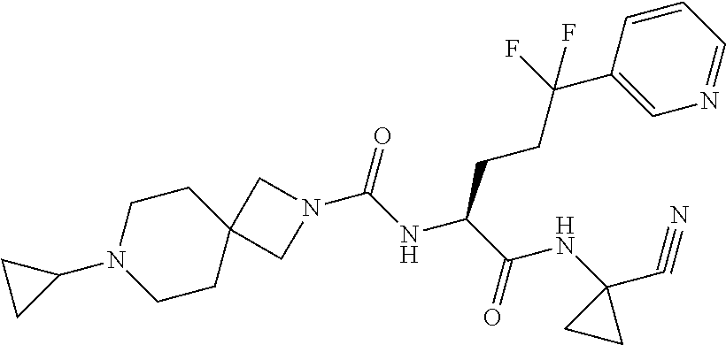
N1(C(=O)NC(C(NC2(C#N)CC2)=O)CCC(C2=CN=CC=C2)(F)F)CC2(C1)CCN(C1CC1)CC2
